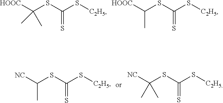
[HOOC]C(SC(S[C2H5])=S)(C)C.[HOOC]C(SC(S[C2H5])=S)C.S(C(S[C2H5])=S)C([NC])(C)C.S(C(S[C2H5])=S)C(C)[NC]
